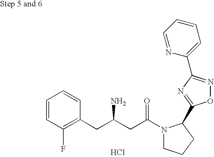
C1=CC(F)=C(CC(CC(N2CCCC2C2=NC(C3=CC=CC=N3)=NO2)=O)N)C=C1.Cl
